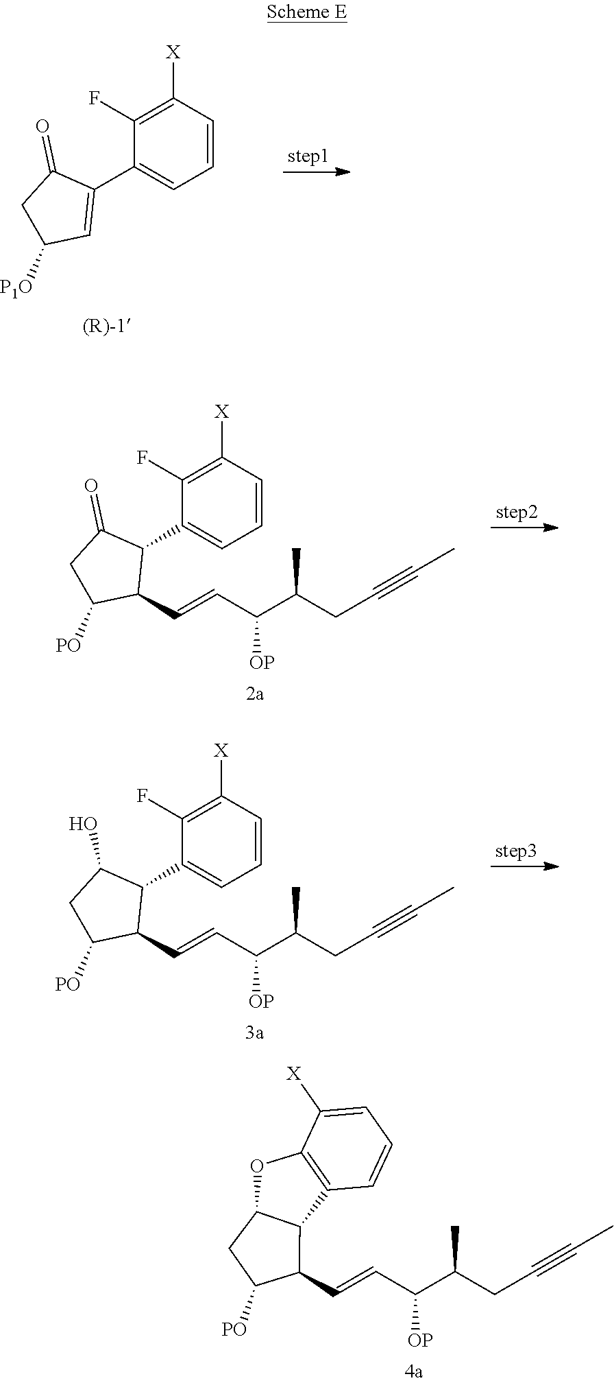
C1=CC([X])=C(F)C(C2=CC([P1O])CC2=O)=C1.C1=CC([X])=C(F)C(C2C(=O)CC([PO])C2C=CC(C(CC#CC)C)[OP])=C1.C1=CC([X])=C(F)C(C2C(O)CC([PO])C2C=CC(C(CC#CC)C)[OP])=C1.C12C(CC([PO])C1C=CC(C(CC#CC)C)[OP])OC1=C2C=CC=C1[X]
